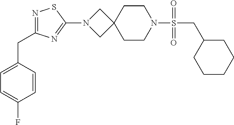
C(S(N1CCC2(CC1)CN(C1=NC(CC3=CC=C(F)C=C3)=NS1)C2)(=O)=O)C1CCCCC1
